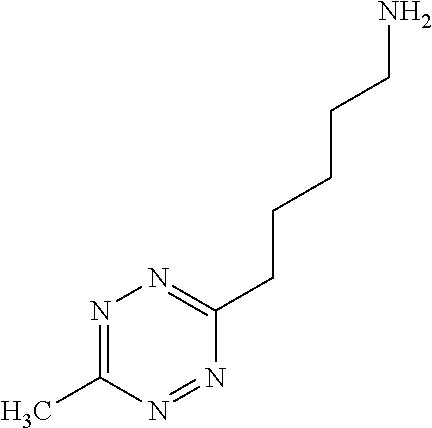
N1=C(C)N=NC(CCCCCN)=N1
